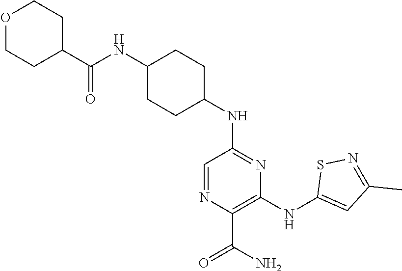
C1(C(NC2CCC(NC3=NC(NC4=CC(C)=NS4)=C(C(N)=O)N=C3)CC2)=O)CCOCC1
